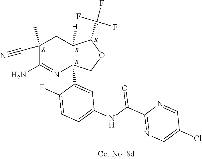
C1(C)(C#N)C(N)=NC2(C3=CC(NC(C4=NC=C(Cl)C=N4)=O)=CC=C3F)C([H])(C1)C(C(F)(F)F)OC2.[R].[R].[R].[R]
